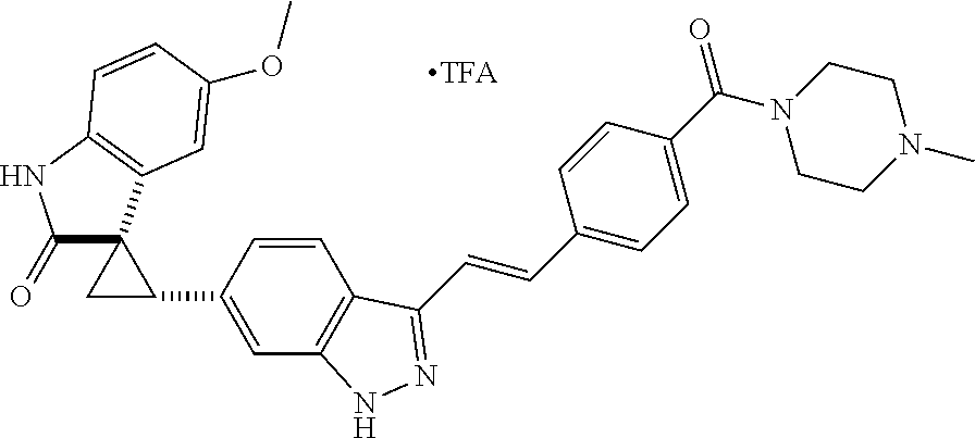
C(=CC1=CC=C(C(N2CCN(C)CC2)=O)C=C1)C1=NNC2=C1C=CC(C1CC13C(=O)NC1=C3C=C(OC)C=C1)=C2
